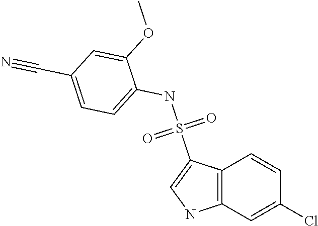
C1=C(OC)C(NS(C2=CNC3=C2C=CC(Cl)=C3)(=O)=O)=CC=C1C#N
